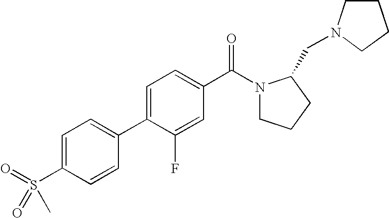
C1=C(C2=CC=C(S(=O)(=O)C)C=C2)C(F)=CC(C(N2CCCC2CN2CCCC2)=O)=C1
